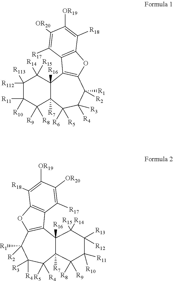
C1([R112])([R113])C([R11])([R10])C([R9])([R8])C2([R7])C([R16])(C1([R14])[R15])C1=C(C([R2])([R1])C([R4])([R3])C2([R6])[R5])OC2=C1C([R17])=C([OR20])C([OR19])=C2[R18].C12([R7])C([R16])(C3=C(C([R1])([R2])C([R4])([R3])C1([R5])[R4])OC1=C3C([R17])=C([OR20])C([OR19])=C1[R18])C([R15])([R14])C([R13])([R12])C([R10])([R11])C2([R8])[R9]
